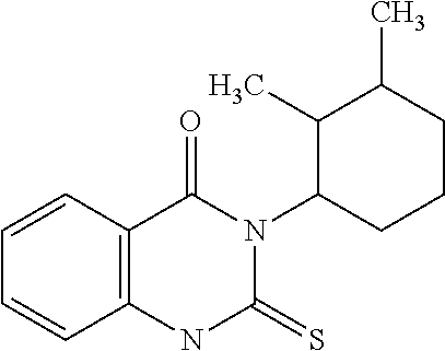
C1=CC2=C(C=C1)NC(=S)N(C1CCCC(C)C1C)C2=O
